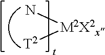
N[M2X2x][T2]
